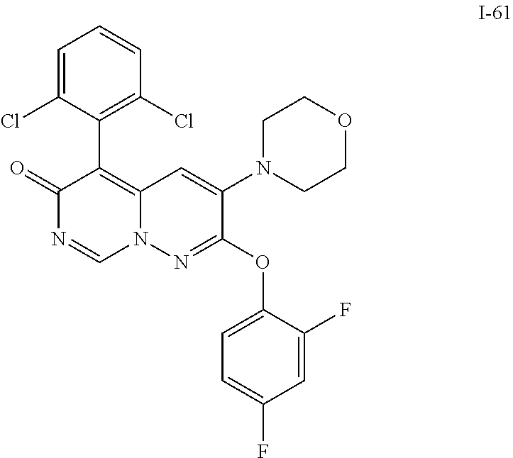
C1=C(Cl)C(C2=C3N(C=NC2=O)N=C(OC2=CC=C(F)C=C2F)C(N2CCOCC2)=C3)=C(Cl)C=C1
